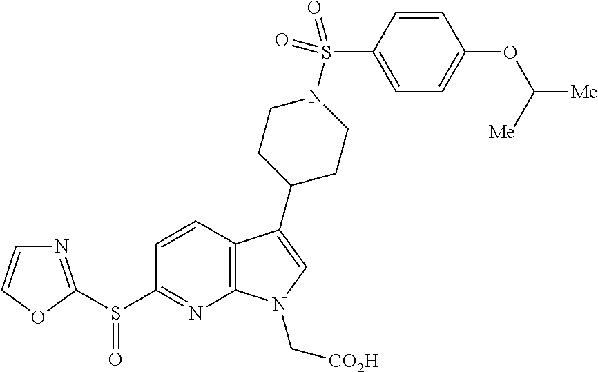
C12=C(C(C3CCN(S(C4=CC=C(OC([Me])[Me])C=C4)(=O)=O)CC3)=CN1C[CO2H])C=CC(S(C1=NC=CO1)=O)=N2
